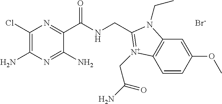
C1(Cl)=C(N)N=C(N)C(C(NCC2=[N+](CC(=O)N)C3=C(C=C(OC)C=C3)N2CC)=O)=N1.[Br-]
